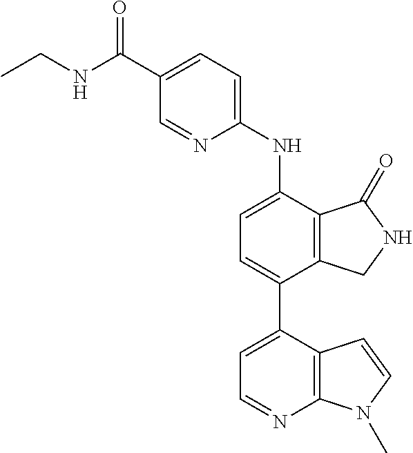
C1(C(=O)NCC)=CC=C(NC2=CC=C(C3=CC=NC4=C3C=CN4C)C3=C2C(=O)NC3)N=C1
